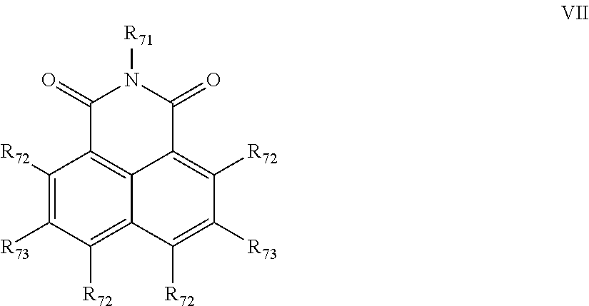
C12=C([R72])C([R73])=C([R72])C3=C1C(=C([R72])C([R73])=C2[R72])C(=O)N([R71])C3=O
